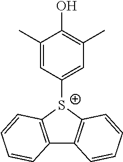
C12=C([S+](C3=CC(C)=C(O)C(C)=C3)C3=C1C=CC=C3)C=CC=C2
